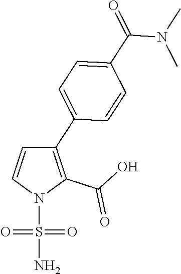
C1(C2=C(C(O)=O)N(S(=O)(=O)N)C=C2)=CC=C(C(=O)N(C)C)C=C1
